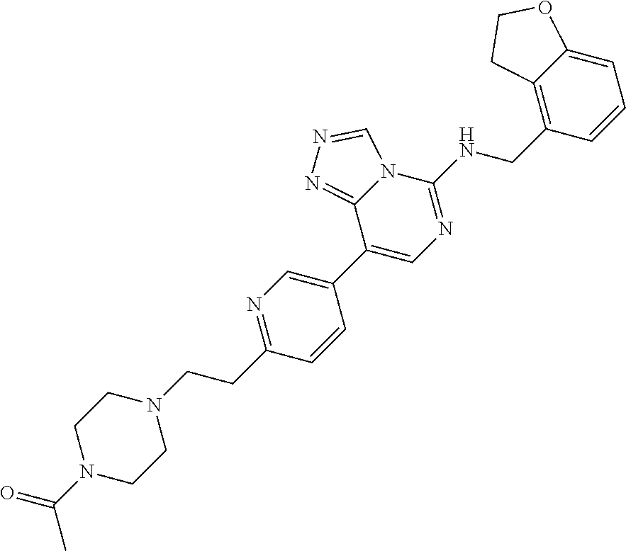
C1(CCN2CCN(C(=O)C)CC2)=NC=C(C2=CN=C(NCC3=C4C(=CC=C3)OCC4)N3C2=NN=C3)C=C1
